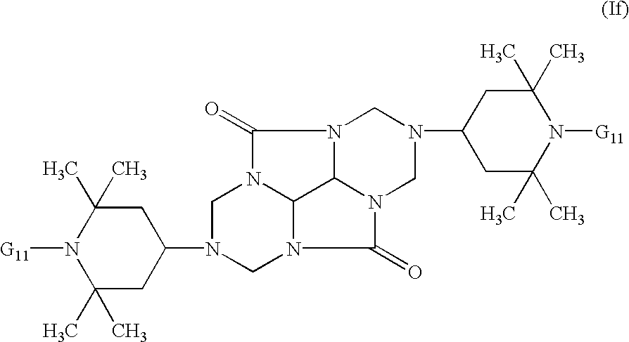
N12C(=O)N3C4N(C(=O)N(C14)CN(C1CC(C)(C)N([G11])C(C)(C)C1)C2)CN(C1CC(C)(C)N([G11])C(C)(C)C1)C3
